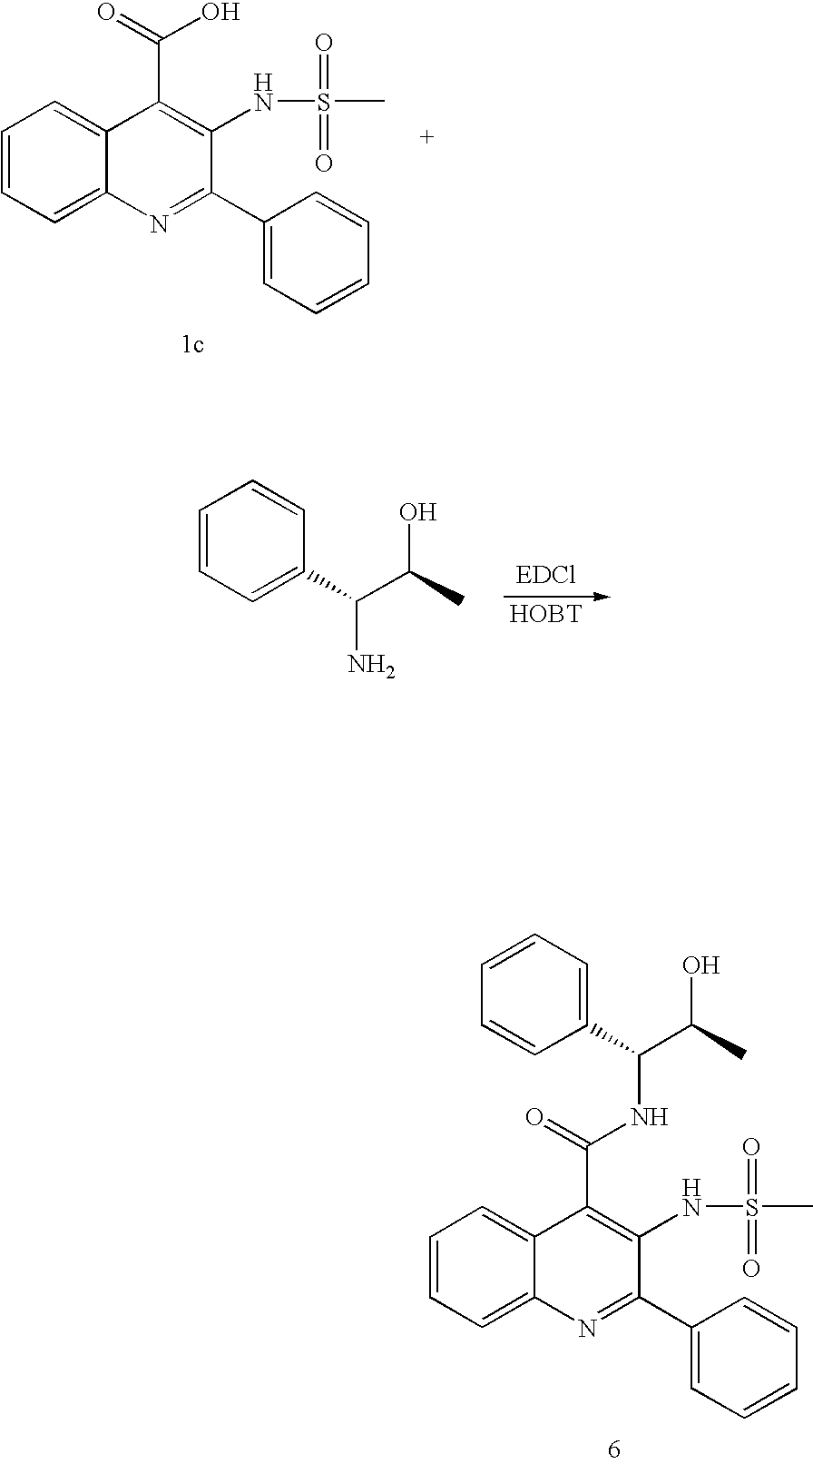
C1=CC=C2C(=C1)C(C(=O)NC(C1=CC=CC=C1)C(C)O)=C(NS(C)(=O)=O)C(C1=CC=CC=C1)=N2.C1=CC=C2C(=C1)C(C(=O)O)=C(NS(C)(=O)=O)C(C1=CC=CC=C1)=N2.C1=CC=C(C(C(C)O)N)C=C1.[HOBT]
